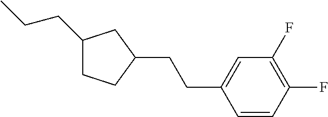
C1(CCC)CCC(CCC2=CC(F)=C(F)C=C2)C1
